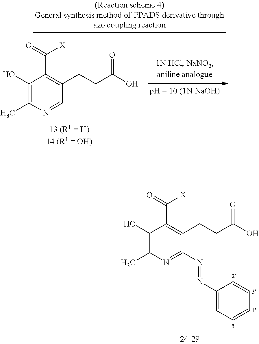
C1(O)=C(C)N=C(N=NC2=CC=CC=C2)C(CCC(=O)O)=C1C([X])=O.C1(O)=C(C)N=CC(CCC(=O)O)=C1C([X])=O
